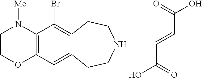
C1COC2=C(N1[Me])C(Br)=C1C(=C2)CCNCC1.C(C=CC(O)=O)(O)=O
